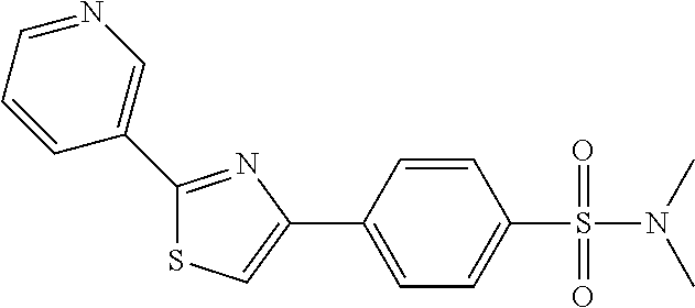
C1(C2=CN=CC=C2)=NC(C2=CC=C(S(=O)(=O)N(C)C)C=C2)=CS1
